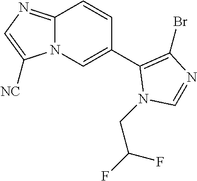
C1(C2=C(Br)N=CN2CC(F)F)=CN2C(=NC=C2[NC])C=C1
